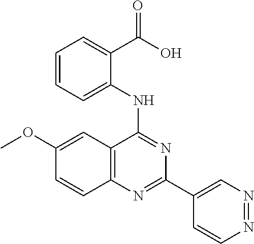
C1(OC)=CC2=C(C=C1)N=C(C1=CN=NC=C1)N=C2NC1=CC=CC=C1C(O)=O
